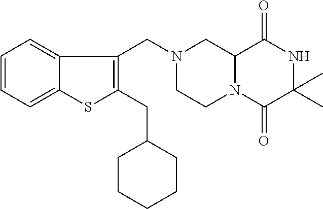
C12N(C(=O)C(C)(C)NC1=O)CCN(CC1=C(CC3CCCCC3)SC3=CC=CC=C13)C2
